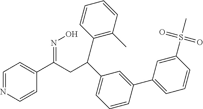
C1=NC=CC(C(CC(C2=CC=CC(C3=CC=CC(S(C)(=O)=O)=C3)=C2)C2=C(C)C=CC=C2)=NO)=C1
